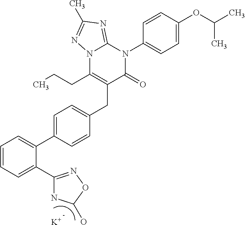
C1=CC=C(C2=NOC(O)N2)C(C2=CC=C(CC3=C(CCC)N4C(=NC(C)=N4)N(C4=CC=C(OC(C)C)C=C4)C3=O)C=C2)=C1.[K]
